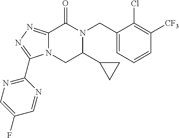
C12=NN=C(C3=NC=C(F)C=N3)N1CC(C1CC1)N(CC1=CC=CC([CF3])=C1Cl)C2=O
